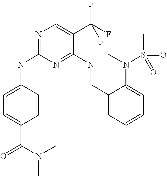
C1(CNC2=NC(NC3=CC=C(C(N(C)C)=O)C=C3)=NC=C2C(F)(F)F)=CC=CC=C1N(C)S(C)(=O)=O
